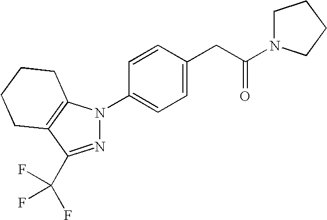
C1=CC(CC(=O)N2CCCC2)=CC=C1N1N=C(C(F)(F)F)C2=C1CCCC2
